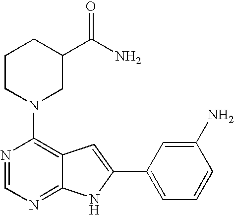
N1=CN=C2C(=C1N1CC(C(N)=O)CCC1)C=C(C1=CC=CC(N)=C1)N2
